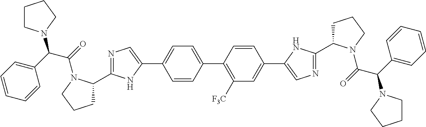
N1=C(C2CCCN2C(=O)C(C2=CC=CC=C2)N2CCCC2)NC(C2=CC=C(C3=C([F3C])C=C(C4=CN=C(C5CCCN5C(=O)C(C5=CC=CC=C5)N5CCCC5)N4)C=C3)C=C2)=C1
